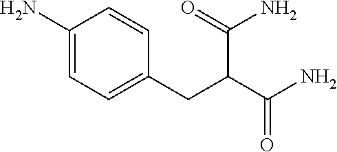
C1(N)=CC=C(CC(C(N)=O)C(=O)N)C=C1
